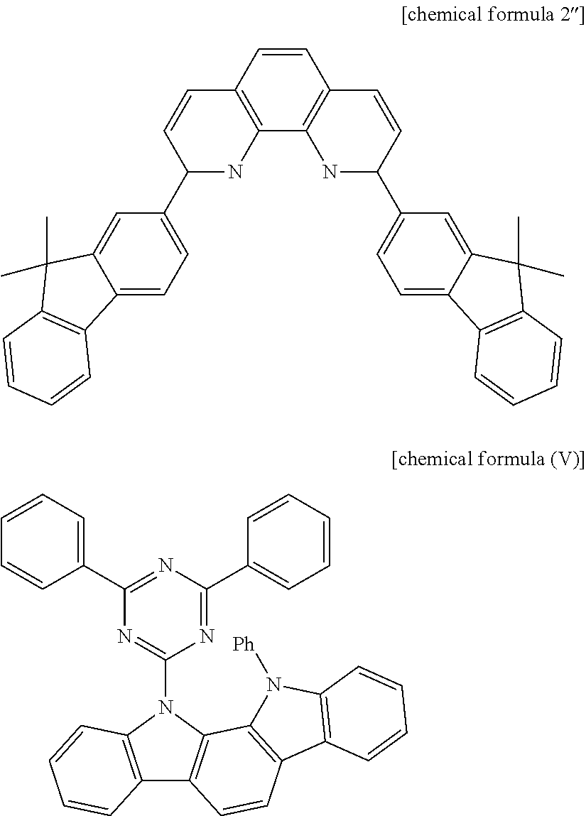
C1=CC2=C(C3=C1C=CC(C1=CC=C4C(=C1)C(C)(C)C1=C4C=CC=C1)N3)NC(C1=CC=C3C(=C1)C(C)(C)C1=C3C=CC=C1)C=C2.C1(C2=NC(C3=CC=CC=C3)=NC(N3C4=C(C5=C3C3=C(C=C5)C5=C(N3[Ph])C=CC=C5)C=CC=C4)=N2)=CC=CC=C1
